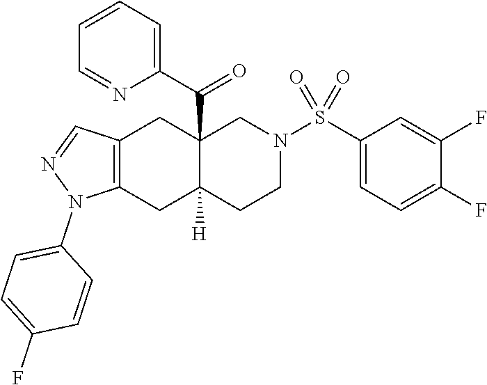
C1=CC=C(C(=O)C23C([H])(CCN(S(C4=CC=C(F)C(F)=C4)(=O)=O)C2)CC2=C(C3)C=NN2C2=CC=C(F)C=C2)N=C1
